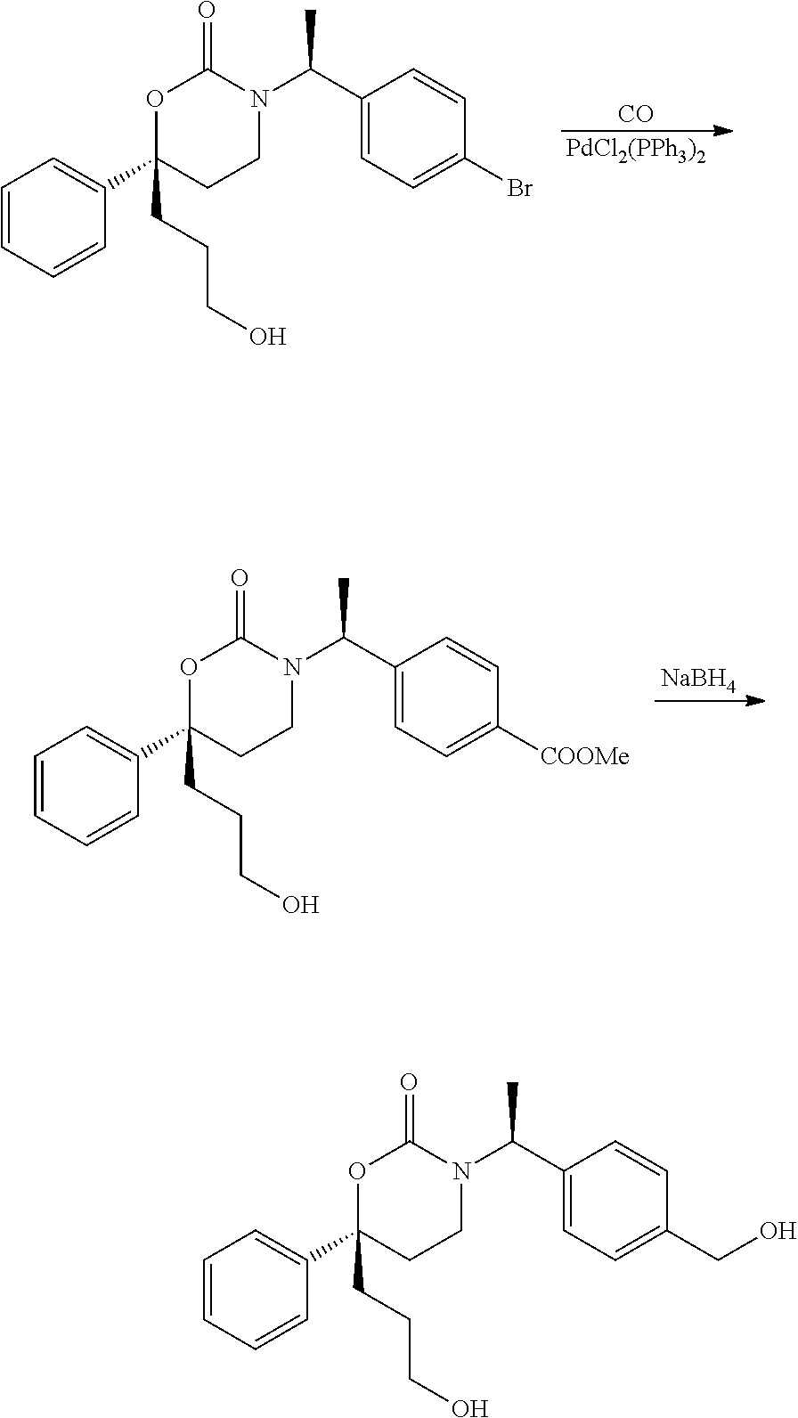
C1=CC=CC(C2(CCCO)CCN(C(C3=CC=C(Br)C=C3)C)C(=O)O2)=C1.[CO].[PdCl2(PPh3)2].C1=CC=CC(C2(CCCO)CCN(C(C3=CC=C([COOMe])C=C3)C)C(=O)O2)=C1.[NaBH4].C1=CC=CC(C2(CCCO)CCN(C(C3=CC=C(CO)C=C3)C)C(=O)O2)=C1
